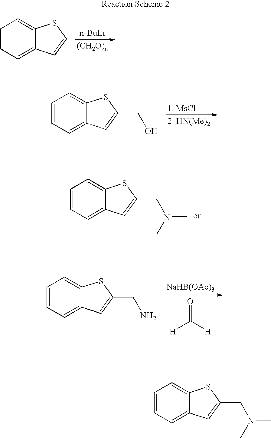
C1=CC=C2C(=C1)SC=C2.[n-BuLi].C1=CC=C2C(=C1)SC(CO)=C2.C1=CC=C2C(=C1)SC(CN(C)C)=C2.C1=CC=C2C(=C1)SC(CN)=C2.[H]C([H])=O.[NaHB(OAc)3].C1=CC=C2C(=C1)SC(CN(C)C)=C2
